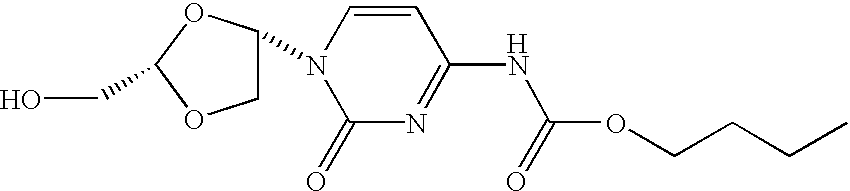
C1C(N2C(=O)N=C(NC(=O)OCCCC)C=C2)OC(CO)O1.[H]
